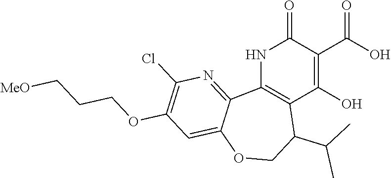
C12=C(NC(=O)C(C(O)=O)=C1O)C1=NC(Cl)=C(OCCC[MeO])C=C1OCC2C(C)C
